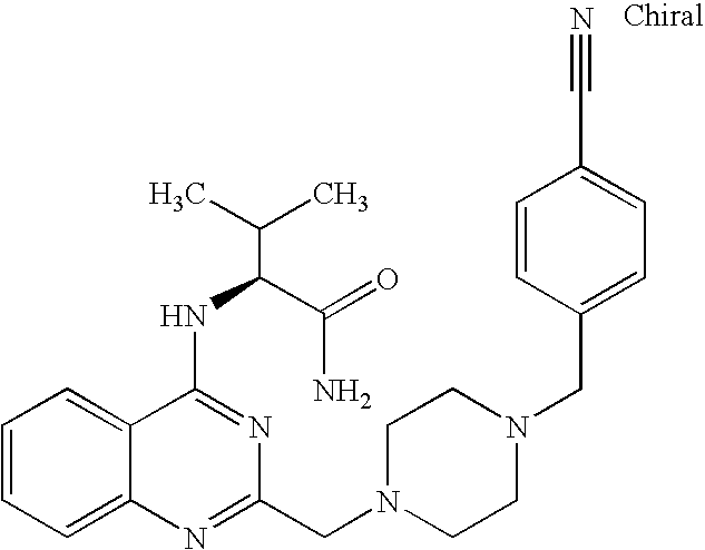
C1=CC=C2C(=C1)C(NC(C(N)=O)C(C)C)=NC(CN1CCN(CC3=CC=C(C#N)C=C3)CC1)=N2
